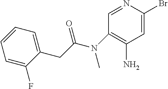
C1=C(Br)N=CC(N(C(CC2=CC=CC=C2F)=O)C)=C1N
